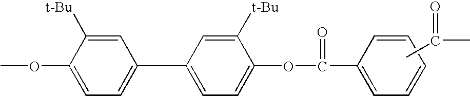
CC(=O)C.COC1=CC=C(C2=CC=C(OC(=O)C3=CC=CC=C3)C([t-Bu])=C2)C=C1[t-Bu]
